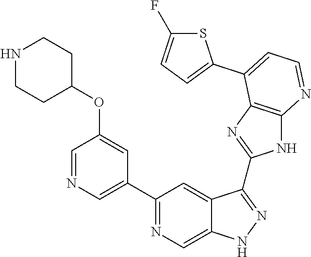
C1(C2=NC=C3C(=C2)C(C2=NC4=C(N2)N=CC=C4C2=CC=C(F)S2)=NN3)=CN=CC(OC2CCNCC2)=C1
